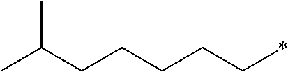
CC(CCCCC*)C
